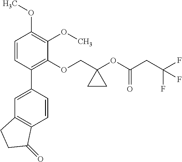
C1=CC(C2=CC3=C(C=C2)C(=O)CC3)=C(OCC2(OC(CC(F)(F)F)=O)CC2)C(OC)=C1OC
